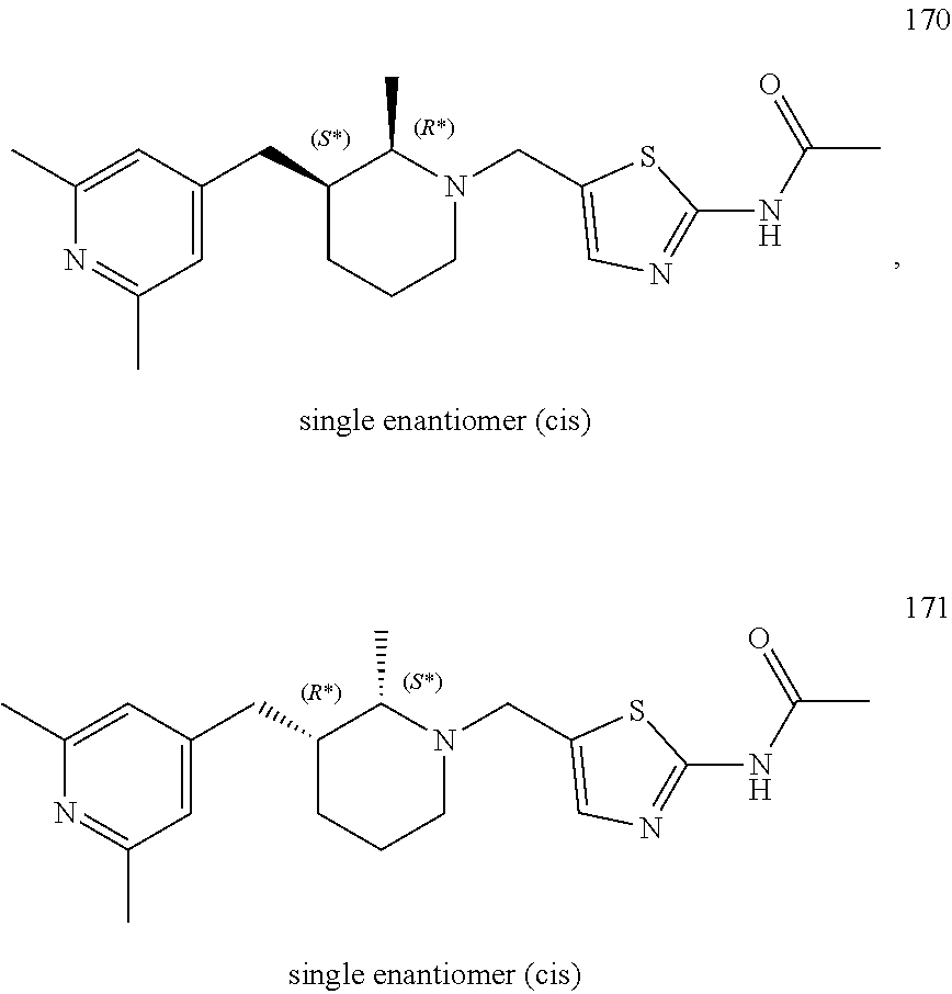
C(C1CCCN(CC2=CN=C(NC(C)=O)S2)C1C)C1=CC(C)=NC(C)=C1.C(C1CCCN(CC2=CN=C(NC(C)=O)S2)C1C)C1=CC(C)=NC(C)=C1
